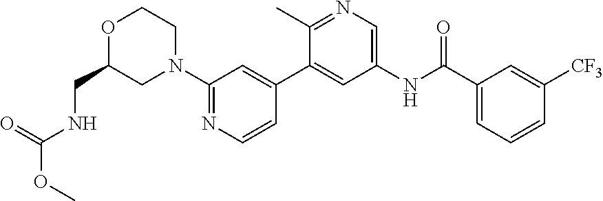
O1CCN(C2=NC=CC(C3=CC(NC(C4=CC=CC([CF3])=C4)=O)=CN=C3C)=C2)CC1CNC(=O)OC
